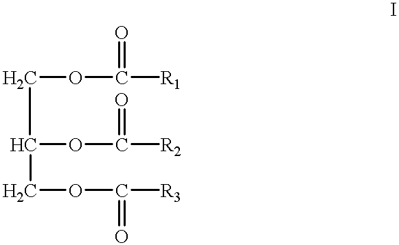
C(C(COC([R3])=O)OC([R2])=O)OC([R1])=O
